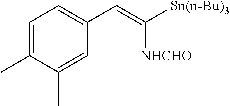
C1=C(C)C(C)=CC(C=C([Sn(n-Bu)3])[NHCHO])=C1
